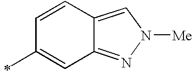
C1(C)=CC2=NN([Me])C=C2C=C1
